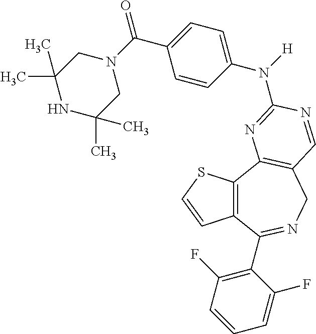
C12=C(C3=C(CN=C1C1=C(F)C=CC=C1F)C=NC(N(C1=CC=C(C(=O)N4CC(C)(C)NC(C)(C)C4)C=C1)[H])=N3)SC=C2
